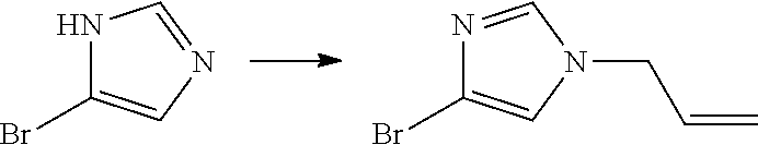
N1C(Br)=CN=C1.N1=CN(CC=C)C=C1Br
